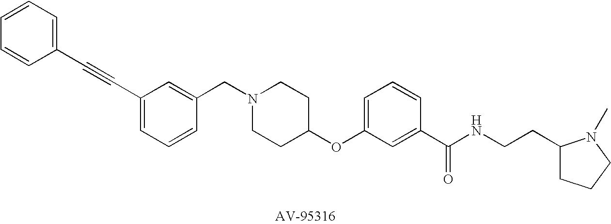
C1(C#CC2=CC=CC=C2)=CC=CC(CN2CCC(OC3=CC=CC(C(NCCC4CCCN4C)=O)=C3)CC2)=C1
